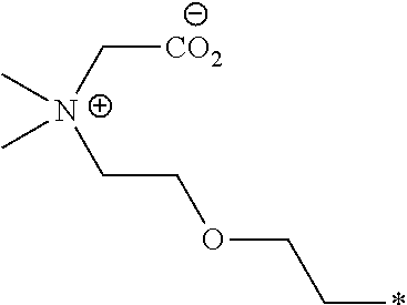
C[N+](C)(C[CO2])CCOCC*
